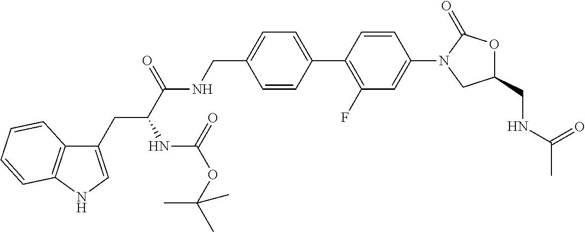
C1(CNC(=O)C)OC(=O)N(C2=CC(F)=C(C3=CC=C(CNC(C(NC(OC(C)(C)C)=O)CC4=CNC5=C4C=CC=C5)=O)C=C3)C=C2)C1
